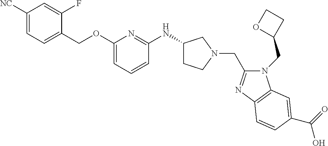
C1([NC])=CC=C(COC2=CC=CC(NC3CCN(CC4=NC5=C(N4CC4CCO4)C=C(C(=O)O)C=C5)C3)=N2)C(F)=C1
